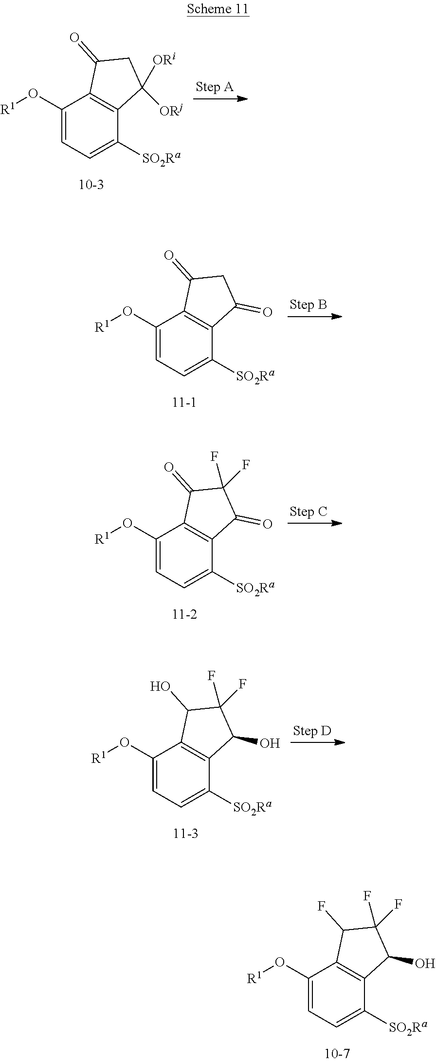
C1(O[R1])=CC=C([SO2Ra])C2=C1C(=O)CC2([ORj])[ORi].C1(O[R1])=CC=C([SO2Ra])C2=C1C(=O)CC2=O.C1(O[R1])=CC=C([SO2Ra])C2=C1C(=O)C(F)(F)C2=O.C1(O[R1])=CC=C([SO2Ra])C2=C1C(O)C(F)(F)C2O.C1(O[R1])=CC=C([SO2Ra])C2=C1C(F)C(F)(F)C2O
